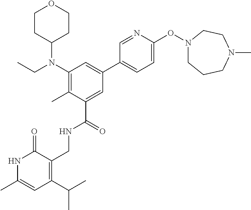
C1(N(CC)C2CCOCC2)=C(C)C(C(=O)NCC2=C(C(C)C)C=C(C)NC2=O)=CC(C2=CC=C(ON3CCCN(C)CC3)N=C2)=C1
